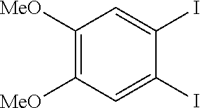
C1([MeO])=C([MeO])C=C(I)C(I)=C1
